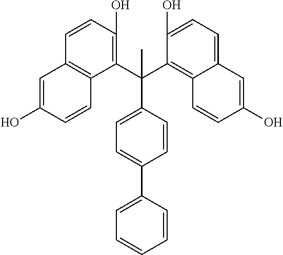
C1=CC(C(C2=C(O)C=CC3=C2C=CC(O)=C3)(C2=C3C(=CC=C2O)C=C(O)C=C3)C)=CC=C1C1=CC=CC=C1
